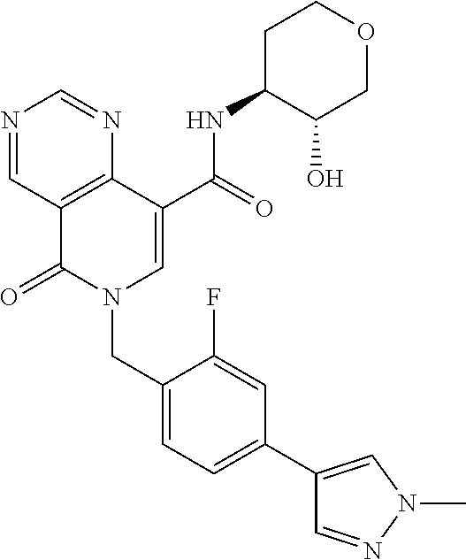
N1=CC2=C(N=C1)C(C(=O)NC1C(O)COCC1)=CN(CC1=CC=C(C3=CN(C)N=C3)C=C1F)C2=O
